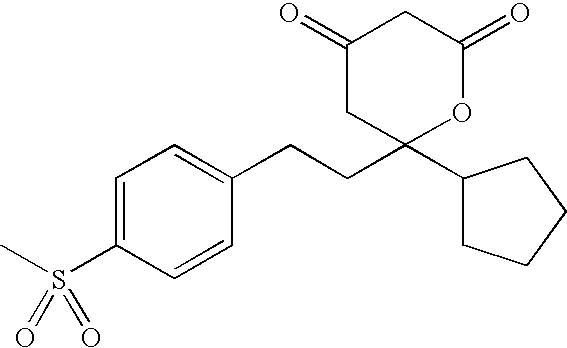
C1(S(C)(=O)=O)=CC=C(CCC2(C3CCCC3)OC(=O)CC(=O)C2)C=C1
